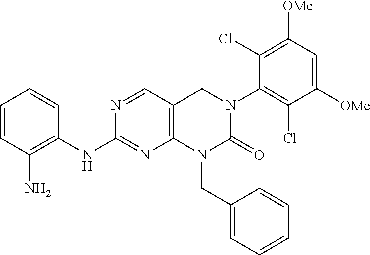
C1=CC(N)=C(NC2=NC3=C(C=N2)CN(C2=C(Cl)C([OMe])=CC([OMe])=C2Cl)C(=O)N3CC2=CC=CC=C2)C=C1
